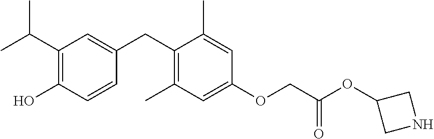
C1(C(C)C)=C(O)C=CC(CC2=C(C)C=C(OCC(OC3CNC3)=O)C=C2C)=C1
